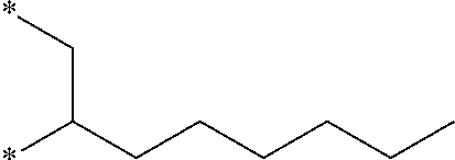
*C(CCCCCC)C*
